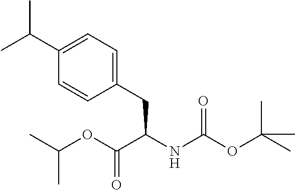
C1(CC(NC(OC(C)(C)C)=O)C(OC(C)C)=O)=CC=C(C(C)C)C=C1
